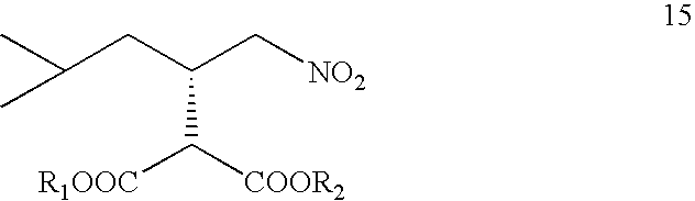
C(CC(C[NO2])C([R1OOC])[COOR2])(C)C
